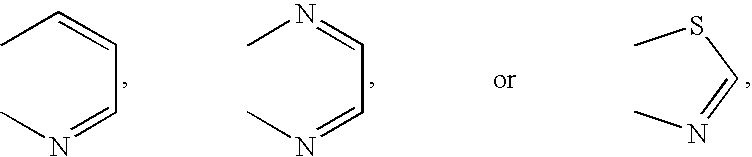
CC=CC=NC.CN=CC=NC.CSC=NC
